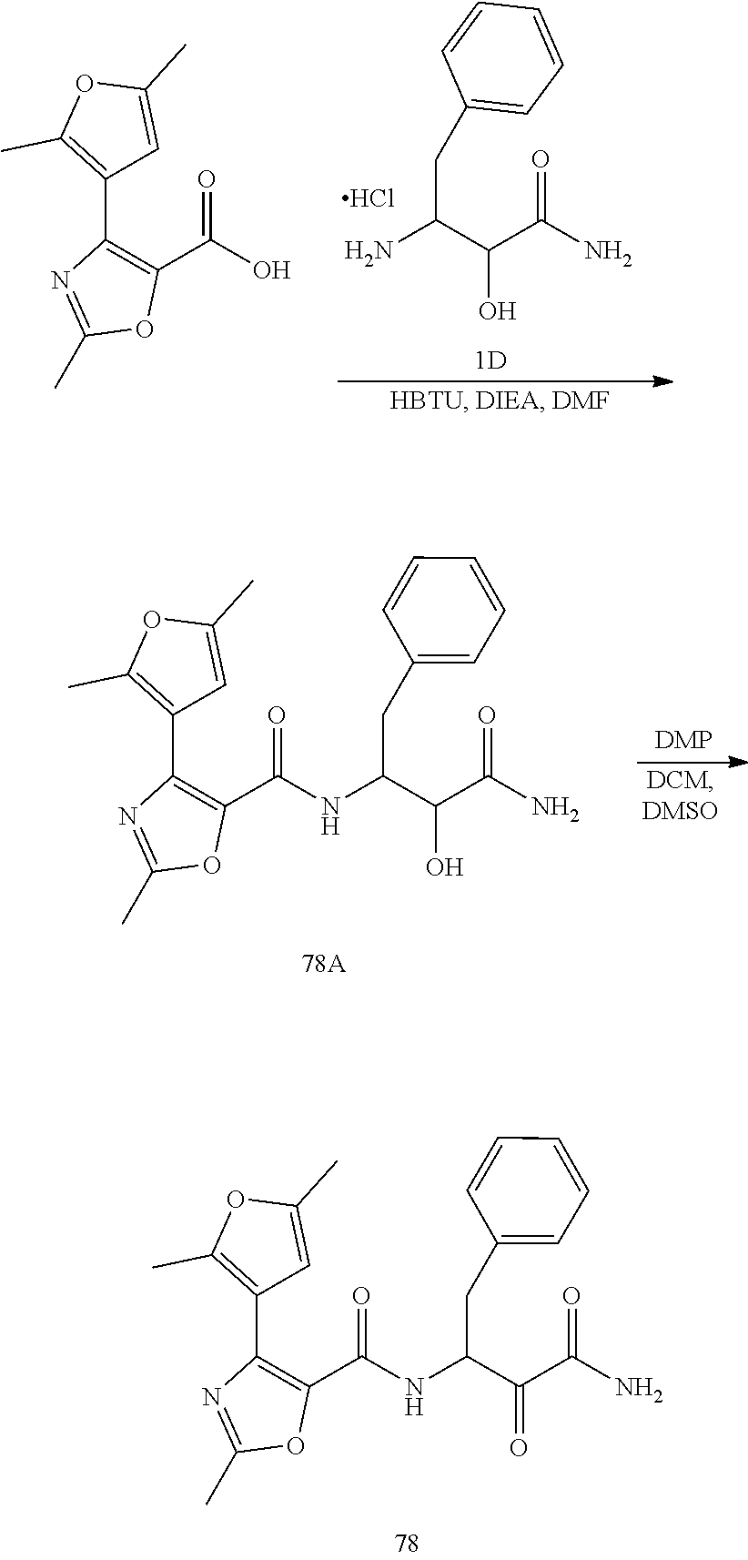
C1(C2=C(C(O)=O)OC(C)=N2)=C(C)OC(C)=C1.C(C(C(C(=O)N)O)N)C1=CC=CC=C1.Cl.C1(C2=C(C)OC(C)=C2)=C(C(=O)NC(CC2=CC=CC=C2)C(C(=O)N)=O)OC(C)=N1.C1(C2=C(C)OC(C)=C2)=C(C(=O)NC(CC2=CC=CC=C2)C(C(=O)N)O)OC(C)=N1
